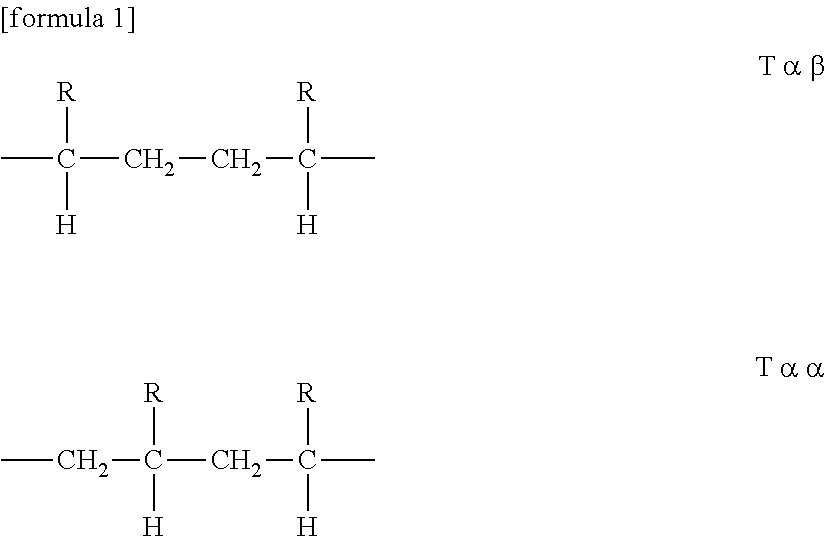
CCC([R])([H])CC([R])([H])C.C(C)([R])([H])CCC([R])([H])C
